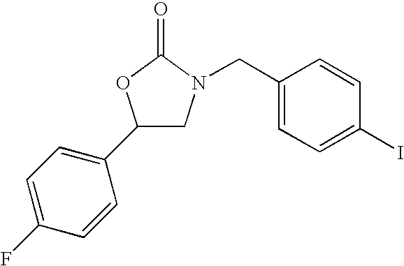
C1(C2=CC=C(F)C=C2)CN(CC2=CC=C(I)C=C2)C(=O)O1
